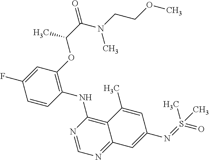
C1=CC(NC2=C3C(=NC=N2)C=C(N=S(=O)(C)C)C=C3C)=C(OC(C(=O)N(CCOC)C)C)C=C1F
